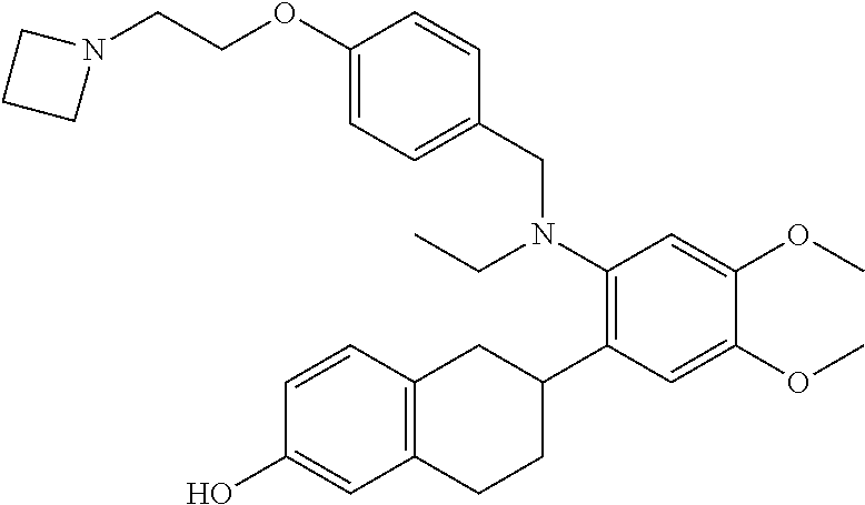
C1(OCCN2CCC2)=CC=C(CN(C2=C(C3CC4=C(CC3)C=C(O)C=C4)C=C(OC)C(OC)=C2)CC)C=C1
